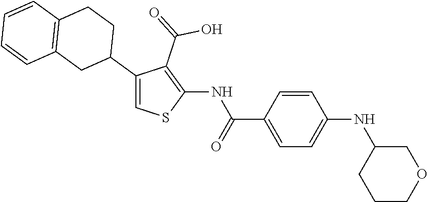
C1=CC(C(=O)NC2=C(C(=O)O)C(C3CCC4=C(C3)C=CC=C4)=CS2)=CC=C1NC1CCCOC1
